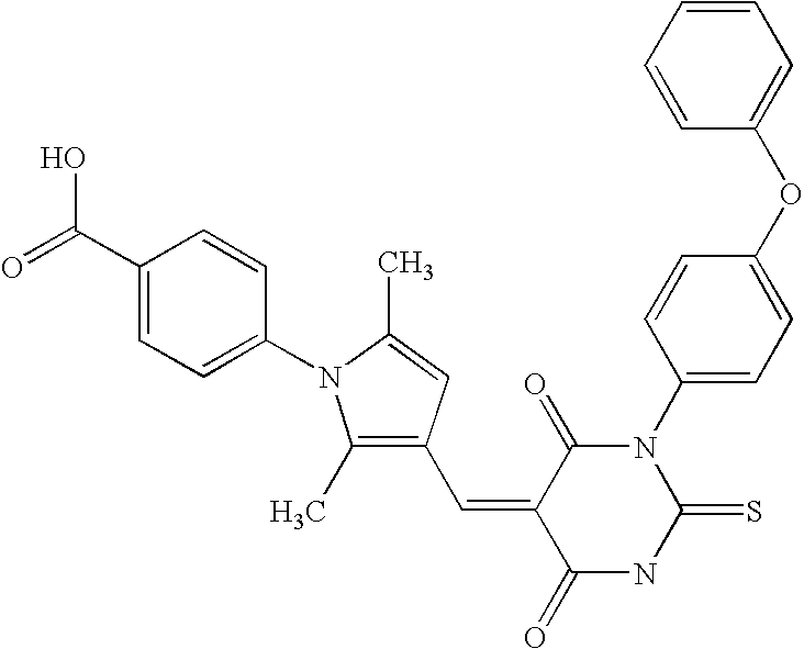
N1C(=S)N(C2=CC=C(OC3=CC=CC=C3)C=C2)C(=O)C(=CC2=C(C)N(C3=CC=C(C(=O)O)C=C3)C(C)=C2)C1=O
